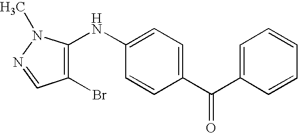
C(C1=CC=C(NC2=C(Br)C=NN2C)C=C1)(C1=CC=CC=C1)=O
